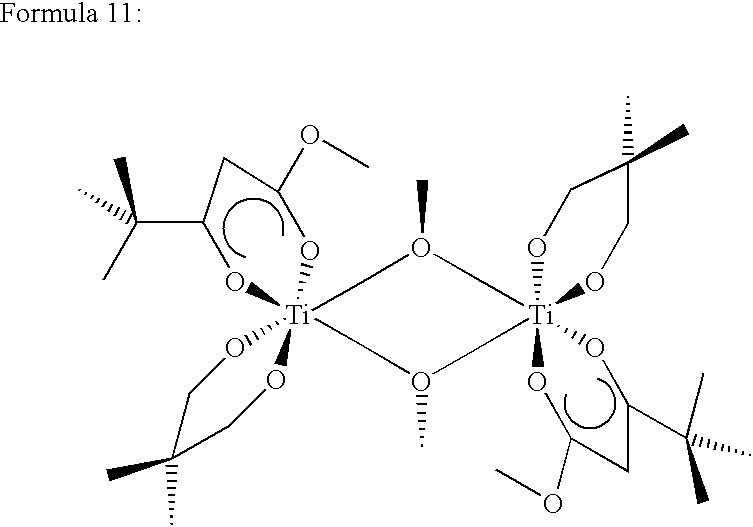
C(C1O[Ti]23(OC(OC)C1)(OCC(C)(C)CO2)CO(C)C[Ti]12(CO(C)C3)(OC(OC)CC(C(C)(C)C)O1)OCC(C)(C)CO2)(C)(C)C
